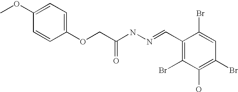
O(CC(NN=CC1=C(Br)C(O)=C(Br)C=C1Br)=O)C1=CC=C(OC)C=C1
